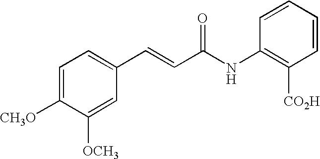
C1=C([CH3O])C([OCH3])=CC(C=CC(NC2=C([CO2H])C=CC=C2)=O)=C1
